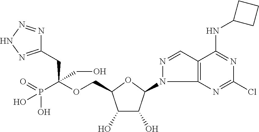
C(OCC1C(O)C(O)C(N2C3=C(C=N2)C(NC2CCC2)=NC(Cl)=N3)O1)(P(=O)(O)O)(CC1=NNN=N1)CO
